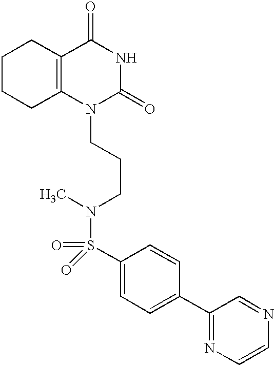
C1CCC2=C(C1)C(=O)NC(=O)N2CCCN(C)S(=O)(=O)C1=CC=C(C2=NC=CN=C2)C=C1
